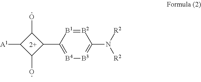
C1([A1])C(O)C(C2=[B4][B3]=C(N([R2])[R2])[B2]=[B1]2)C1O
